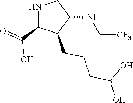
N(C1CNC(C(=O)O)C1CCCB(O)O)C[CF3]
